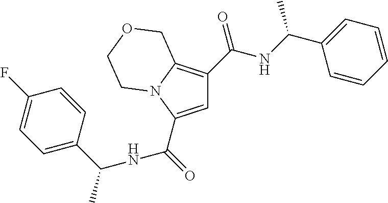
C1=C(C(=O)NC(C2=CC=C(F)C=C2)C)N2C(=C1C(NC(C1=CC=CC=C1)C)=O)COCC2
